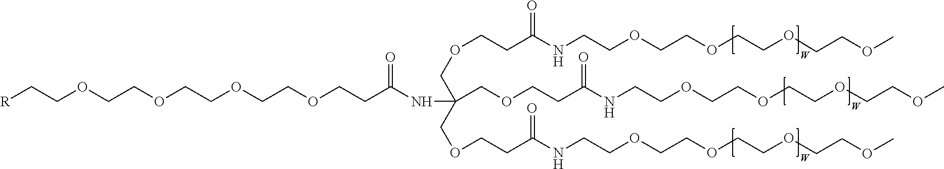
[R]CCOCCOCCOCCOCCC(NC(COCCC(NCCOCCOCCOCCOC)=O)(COCCC(NCCOCCOCCOCCOC)=O)COCCC(NCCOCCOCCOCCOC)=O)=O
